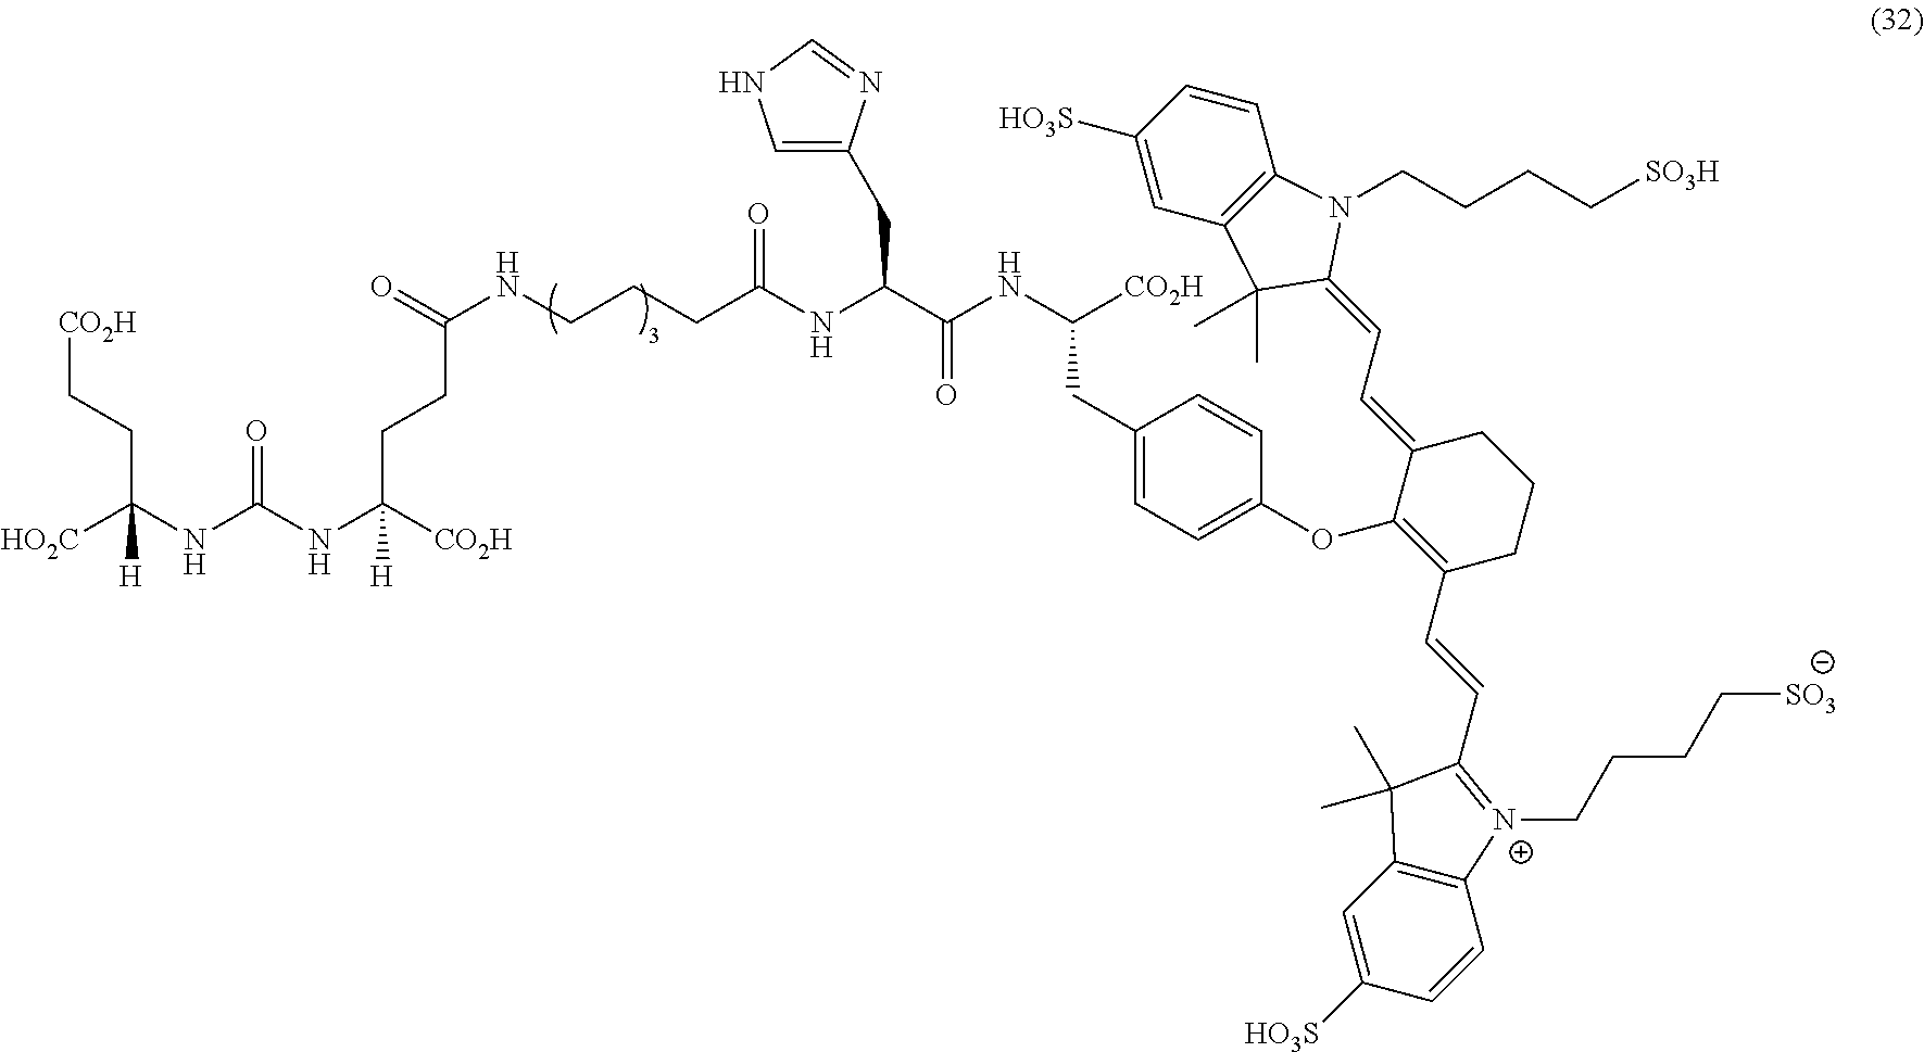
[HO2C]C(NC(NC([CO2H])(CCC(NCCCC(NC(C(NC([CO2H])CC1=CC=C(OC2=C(C=CC3=[N+](CCCC[SO3])C4=C(C3(C)C)C=C([HO3S])C=C4)CCCC2=CC=C2N(CCCC[SO3H])C3=C(C2(C)C)C=C([HO3S])C=C3)C=C1)=O)CC1=CNC=N1)=O)=O)[H])=O)(CC[CO2H])[H]
